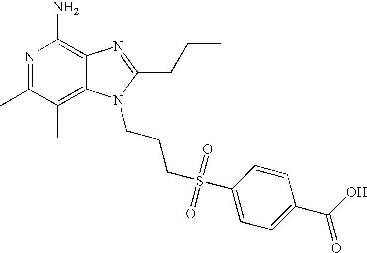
C12=C(C)C(C)=NC(N)=C1N=C(CCC)N2CCCS(C1=CC=C(C(O)=O)C=C1)(=O)=O
